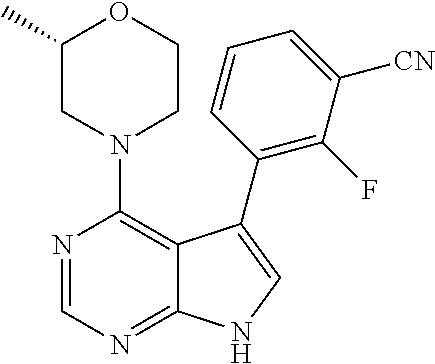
N1(C2=C3C(=NC=N2)NC=C3C2=C(F)C([CN])=CC=C2)CCOC(C)C1
